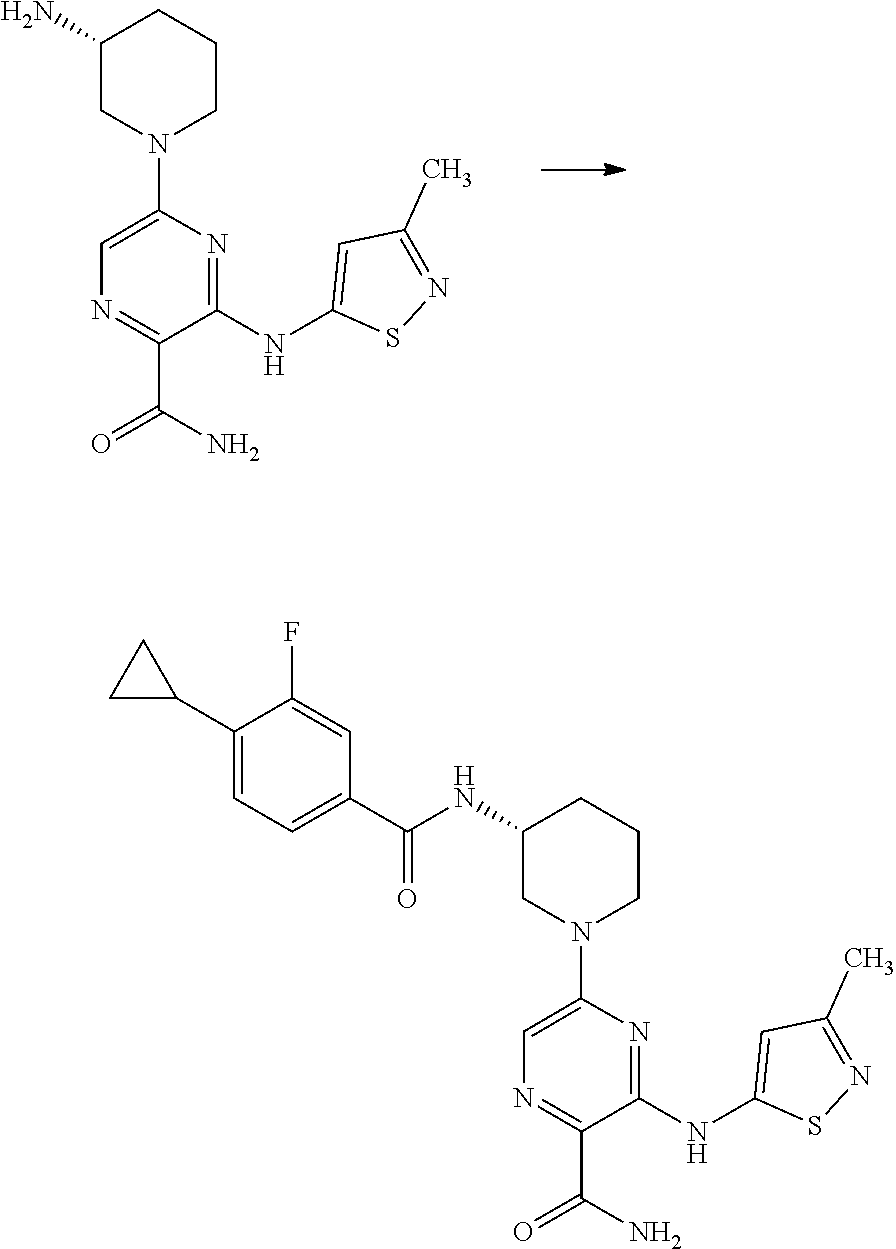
C1(NC(C2=CC=C(C3CC3)C(F)=C2)=O)CN(C2=CN=C(C(=O)N)C(NC3=CC(C)=NS3)=N2)CCC1.C1(N)CN(C2=CN=C(C(=O)N)C(NC3=CC(C)=NS3)=N2)CCC1
